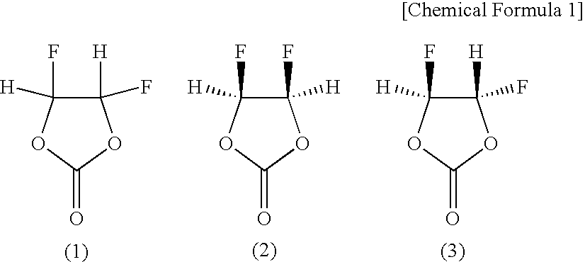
C1([H])(F)C(F)([H])OC(=O)O1.C1(F)([H])C(F)([H])OC(=O)O1.C1([H])(F)C([H])(F)OC(=O)O1
